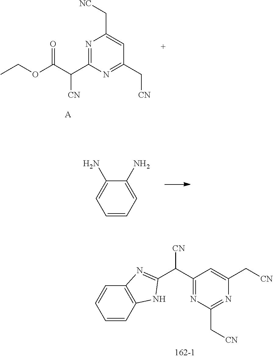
N1=C(C(C(OCC)=O)[CN])N=C(C[CN])C=C1C[NC].[A].C1=CC=C(N)C(N)=C1.C1=CC2=C(C=C1)N=C(C(C1=NC(C[CN])=NC(C[CN])=C1)[CN])N2
